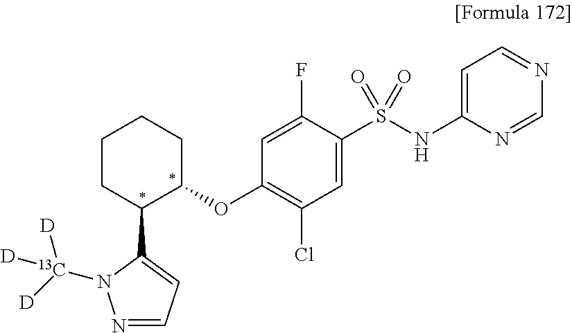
C1(OC2CCCCC2C2=CC=NN2[13C]([D])([D])[D])=C(Cl)C=C(S(NC2=CC=NC=N2)(=O)=O)C(F)=C1
